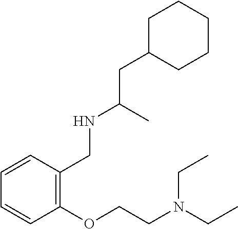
C(N(CCOC1=C(CNC(C)CC2CCCCC2)C=CC=C1)CC)C
